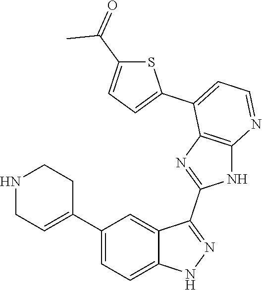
C1(C2=CC=C3C(=C2)C(C2=NC4=C(N2)N=CC=C4C2=CC=C(C(=O)C)S2)=NN3)=CCNCC1
